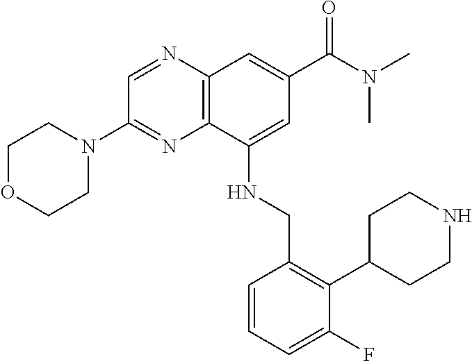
C12=C(C(NCC3=C(C4CCNCC4)C(F)=CC=C3)=CC(C(N(C)C)=O)=C1)N=C(N1CCOCC1)C=N2
